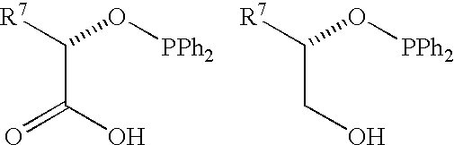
C(C(O)=O)([R7])O[PPh2].C(CO)([R7])O[PPh2]
